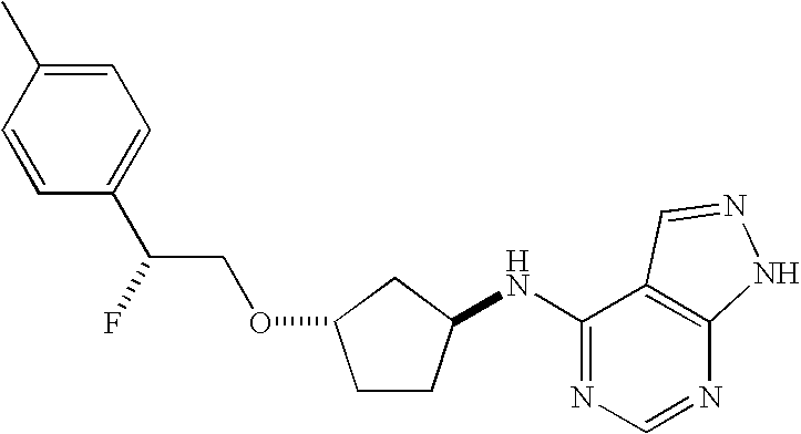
C1CC(NC2=NC=NC3=C2C=NN3)CC1OCC(C1=CC=C(C)C=C1)F
